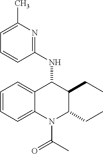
C12=CC=CC=C1N(C(C)=O)C(CC)C(CC)C2NC1=NC(C)=CC=C1
